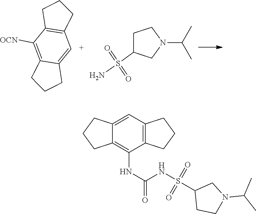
C12=C([OCN])C3=C(C=C1CCC2)CCC3.C1C(S(N)(=O)=O)CN(C(C)C)C1.C12=CC3=C(C(NC(NS(C4CCN(C(C)C)C4)(=O)=O)=O)=C1CCC2)CCC3
